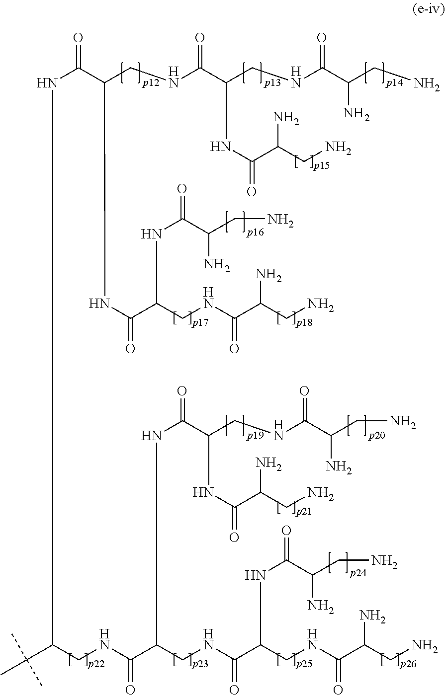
C(C(CNC(C(CN)N)=O)NC(=O)C(N)CN)(NCC(C(NCC(C(C)(C)C)NC(=O)C(CNC(=O)C(CNC(=O)C(N)CN)NC(C(CN)N)=O)NC(C(CNC(C(CN)N)=O)NC(C(N)CN)=O)=O)=O)NC(=O)C(NC(C(N)CN)=O)CNC(=O)C(N)CN)=O
